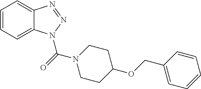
C1=CC=C2C(=C1)N=NN2C(N1CCC(OCC2=CC=CC=C2)CC1)=O
